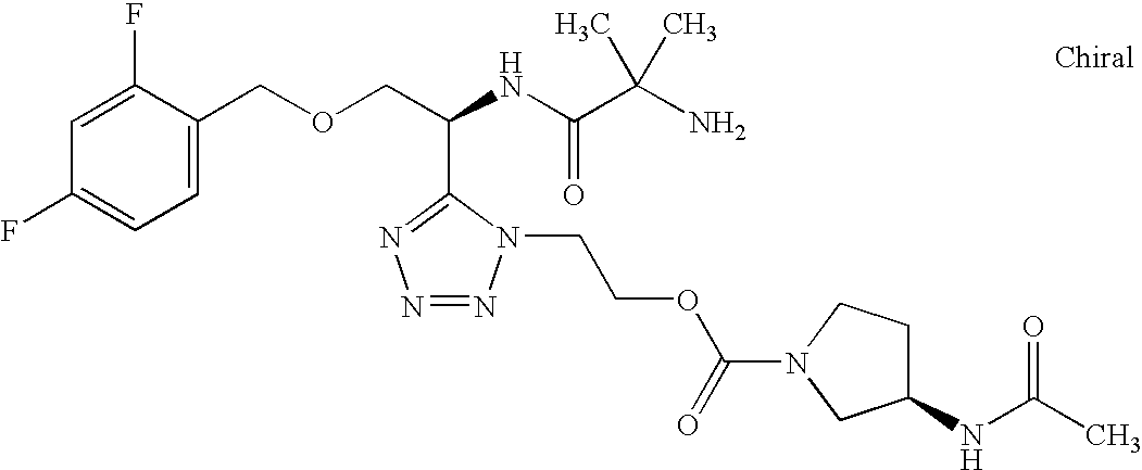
N1=C(C(COCC2=CC=C(F)C=C2F)NC(C(N)(C)C)=O)N(CCOC(N2CC(NC(C)=O)CC2)=O)N=N1
